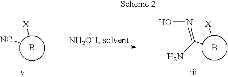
N(=C(N)B[X])O.[NC]B[X]
